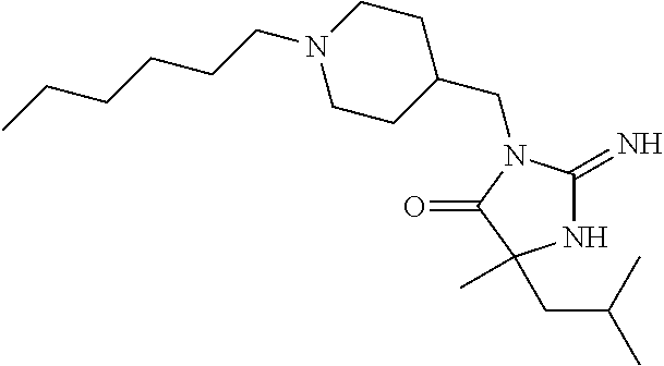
C1(CN2C(=N)NC(C)(CC(C)C)C2=O)CCN(CCCCCC)CC1
